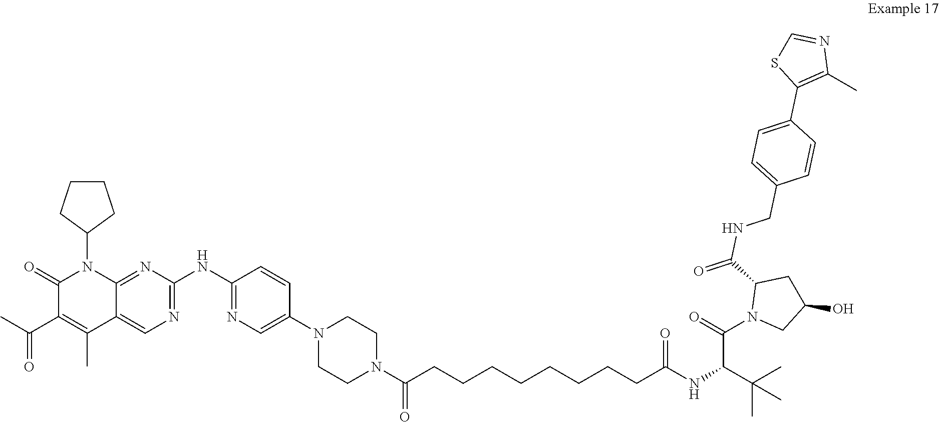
C1CC(N2C(=O)C(C(=O)C)=C(C)C3=CN=C(NC4=NC=C(N5CCN(C(=O)CCCCCCCCC(=O)NC(C(C)(C)C)C(N6CC(O)CC6C(NCC6=CC=C(C7=C(C)N=CS7)C=C6)=O)=O)CC5)C=C4)N=C23)CC1
